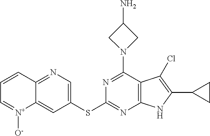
N1=C(N2CC(N)C2)C2=C(N=C1SC1=CN=C3C(=C1)[N+]([O-])=CC=C3)NC(C1CC1)=C2Cl
